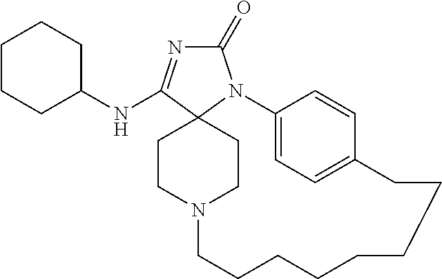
C1(=O)N=C(NC2CCCCC2)C23N1C1=CC=C(C=C1)CCCCCCCCN(CC2)CC3
